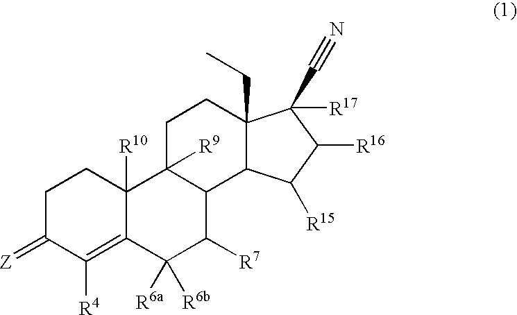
C1C(=[Z])C([R4])=C2C([R10])(C1)C1([R9])C(C([R7])C2([R6a])[R6b])C2C(CC)(CC1)C(C#N)([R17])C([R16])C2[R15]
